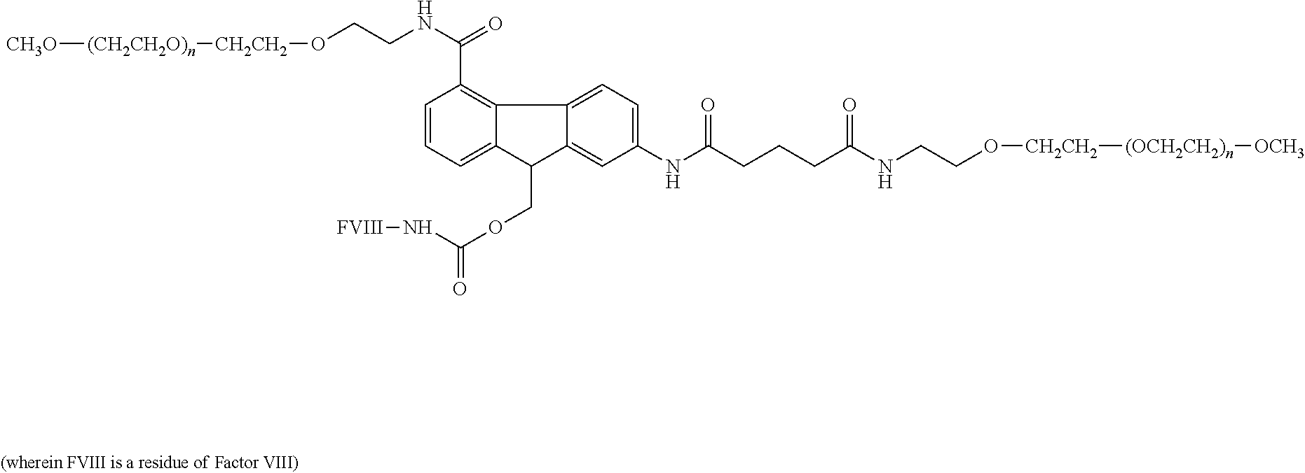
[CH3O][(CH2CH2O)n][CH2CH2]OCCNC(=O)C1=C2C(=CC=C1)C(COC(N[FVIII])=O)C1=CC(NC(CCCC(NCCO[CH2CH2][(OCH2CH2)n][OCH3])=O)=O)=CC=C21
